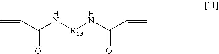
C=CC(=O)N[R53]NC(C=C)=O
